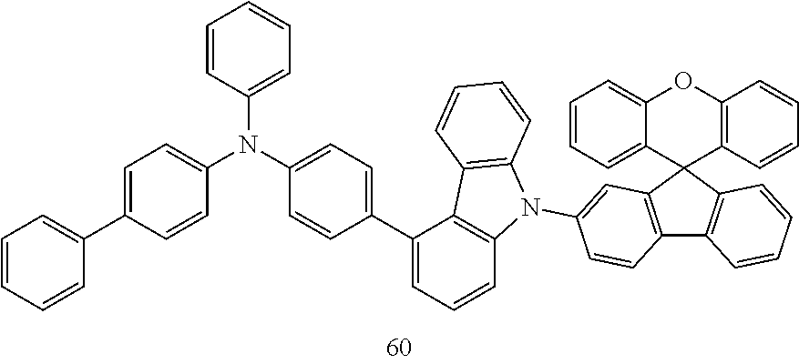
C12=C(C3(C4=C1C=CC=C4)C1=C(OC4=CC=CC=C34)C=CC=C1)C=C(N1C3=C(C(C4=CC=C(N(C5=CC=C(C6=CC=CC=C6)C=C5)C5=CC=CC=C5)C=C4)=CC=C3)C3=C1C=CC=C3)C=C2
